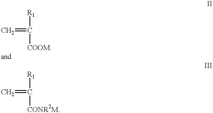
C=C([R1])[COOM].C=C([R1])[CONR2M]
